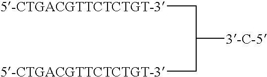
C([5-CTGACGTTCTCTGT-3])C([3-C-5])C[5-CTGACGTTCTCTGT-3]
